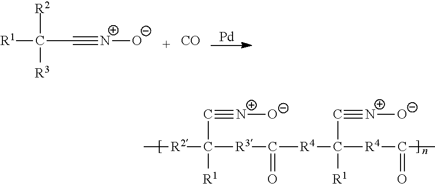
C[R2]C([R3]C([R4]C([R4]C(C)=O)(C#[N+][O-])[R1])=O)(C#[N+][O-])[R1].C(C#[N+][O-])([R1])([R2])[R3].[CO].[Pd]
